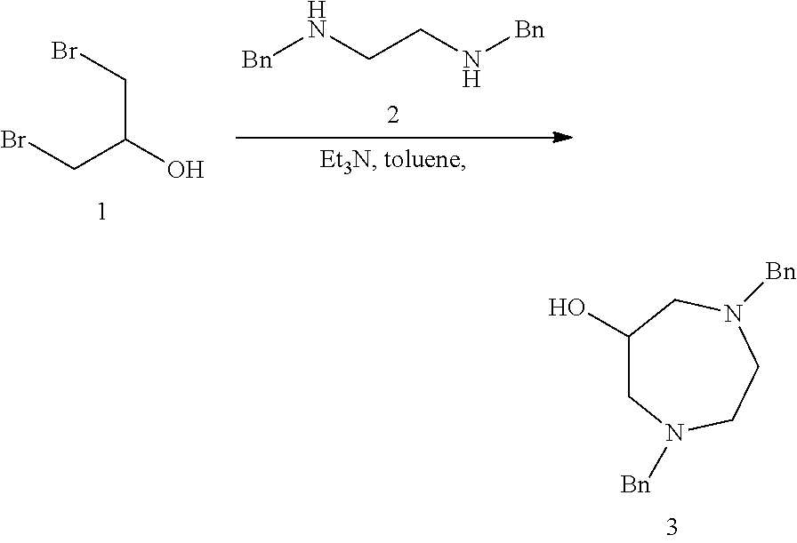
BrCC(CBr)O.[Bn]NCCN[Bn].N1([Bn])CC(O)CN([Bn])CC1
